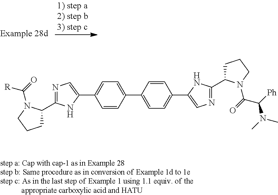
C1C(C2=NC=C(C3=CC=C(C4=CC=C(C5=CN=C(C6CCCN6C(C(N(C)C)[Ph])=O)N5)C=C4)C=C3)N2)N(C([R])=O)CC1
